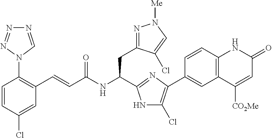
C1(Cl)=CC(C=CC(NC(CC2=NN([Me])C=C2Cl)C2=NC(C3=CC4=C(C=C3)NC(=O)C=C4[CO2Me])=C(Cl)N2)=O)=C(N2C=NN=N2)C=C1
